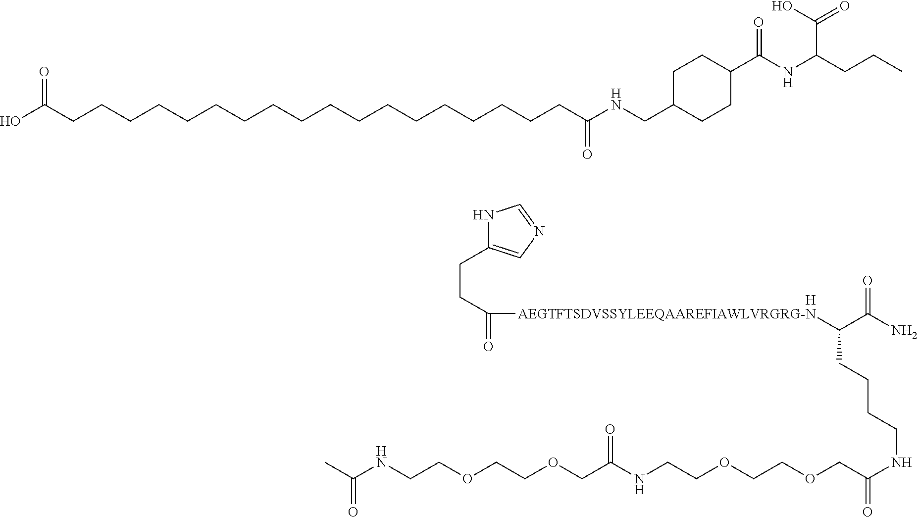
OC(CCCCCCCCCCCCCCCCCCC(NCC1CCC(C(NC(CCC)C(=O)O)=O)CC1)=O)=O.CC(NCCOCCOCC(NCCOCCOCC(NCCCCC(C(=O)N)[AEGTFTSDVSSYLEEQAAREFIAWLVRGRG-N]C(=O)CCC1=CN=CN1)=O)=O)=O.[H]
